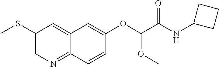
C1(SC)=CN=C2C(=C1)C=C(OC(C(NC1CCC1)=O)OC)C=C2
